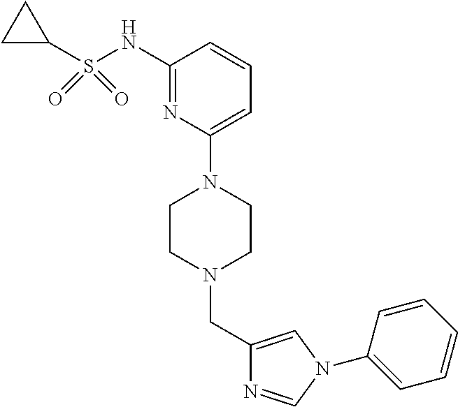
C1(NS(C2CC2)(=O)=O)=NC(N2CCN(CC3=CN(C4=CC=CC=C4)C=N3)CC2)=CC=C1
